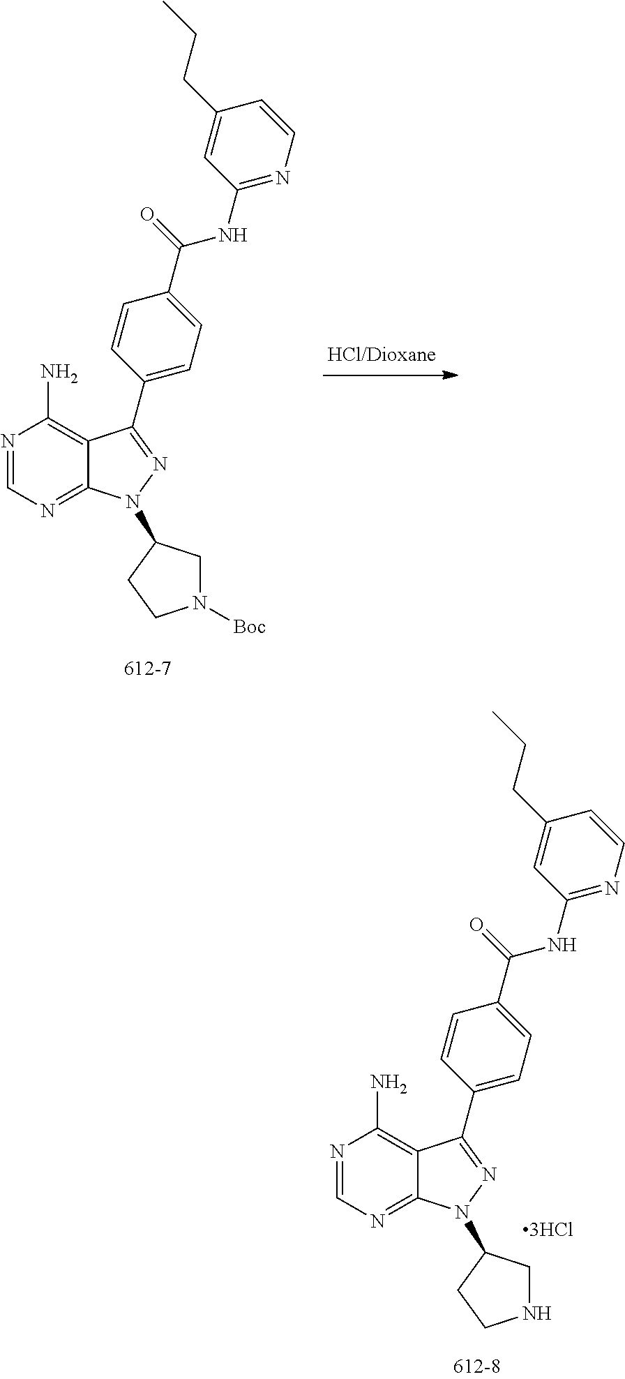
N1=CN=C2C(=C1N)C(C1=CC=C(C(NC3=NC=CC(CCC)=C3)=O)C=C1)=NN2C1CN([Boc])CC1.N1=CN=C2C(=C1N)C(C1=CC=C(C(NC3=NC=CC(CCC)=C3)=O)C=C1)=NN2C1CNCC1
